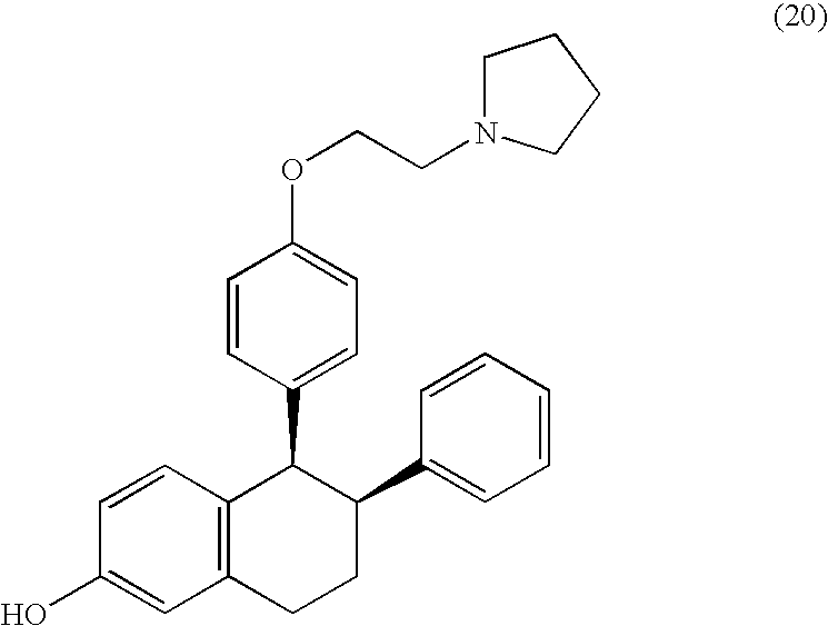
C12=C(C(C3=CC=C(OCCN4CCCC4)C=C3)C(C3=CC=CC=C3)CC1)C=CC(O)=C2
